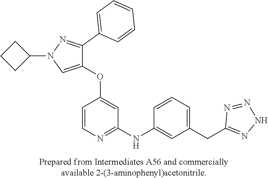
C1(OC2=CC(NC3=CC(CC4=NNN=N4)=CC=C3)=NC=C2)=CN(C2CCC2)N=C1C1=CC=CC=C1
